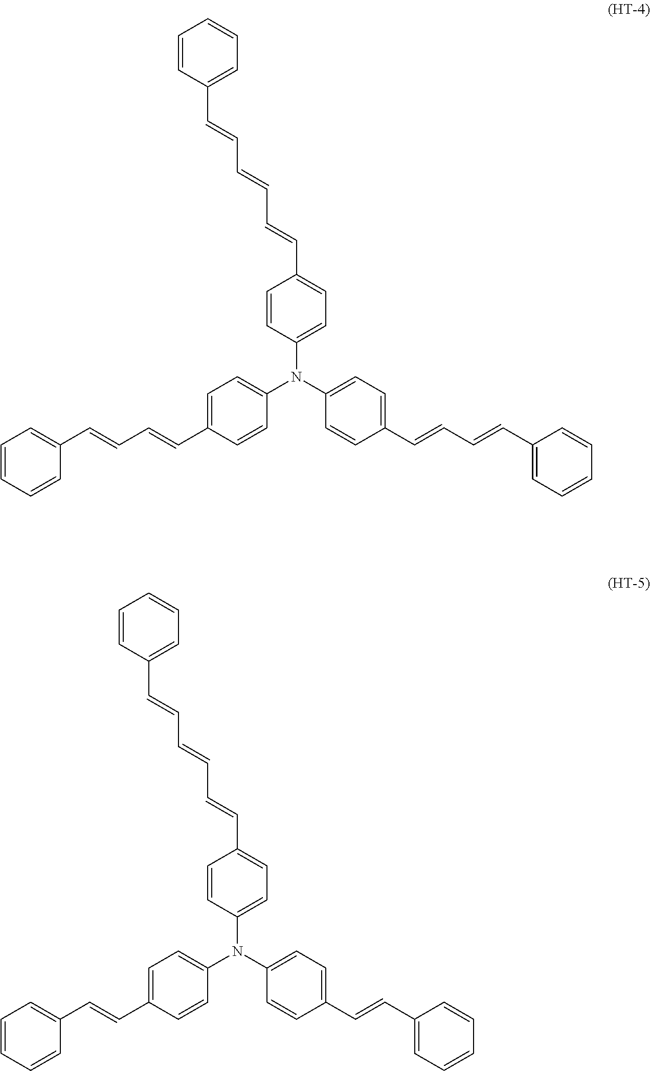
C(=CC=CC1=CC=C(N(C2=CC=C(C=CC=CC3=CC=CC=C3)C=C2)C2=CC=C(C=CC=CC3=CC=CC=C3)C=C2)C=C1)C=CC1=CC=CC=C1.C(=CC=CC1=CC=C(N(C2=CC=C(C=CC3=CC=CC=C3)C=C2)C2=CC=C(C=CC3=CC=CC=C3)C=C2)C=C1)C=CC1=CC=CC=C1
